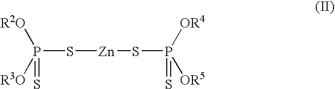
P(S[Zn]SP([OR5])([OR4])=S)([R2O])([R3O])=S
